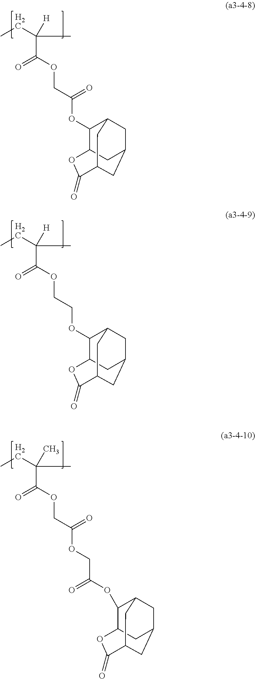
CCC(C)([H])C(OCC(OC1C2OC(=O)C3CC(CC1C3)C2)=O)=O.CCC(C)([H])C(OCCOC1C2OC(=O)C3CC(CC1C3)C2)=O.CCC(C)(C)C(OCC(OCC(OC1C2OC(=O)C3CC(CC1C3)C2)=O)=O)=O
